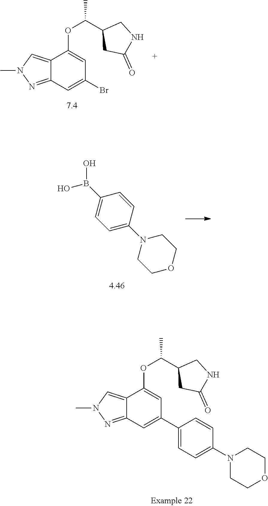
C12=CN(C)N=C1C=C(Br)C=C2OC(C1CC(=O)NC1)C.C1COCCN1C1=CC=C(B(O)O)C=C1.C12=CN(C)N=C1C=C(C1=CC=C(N3CCOCC3)C=C1)C=C2OC(C1CC(=O)NC1)C
